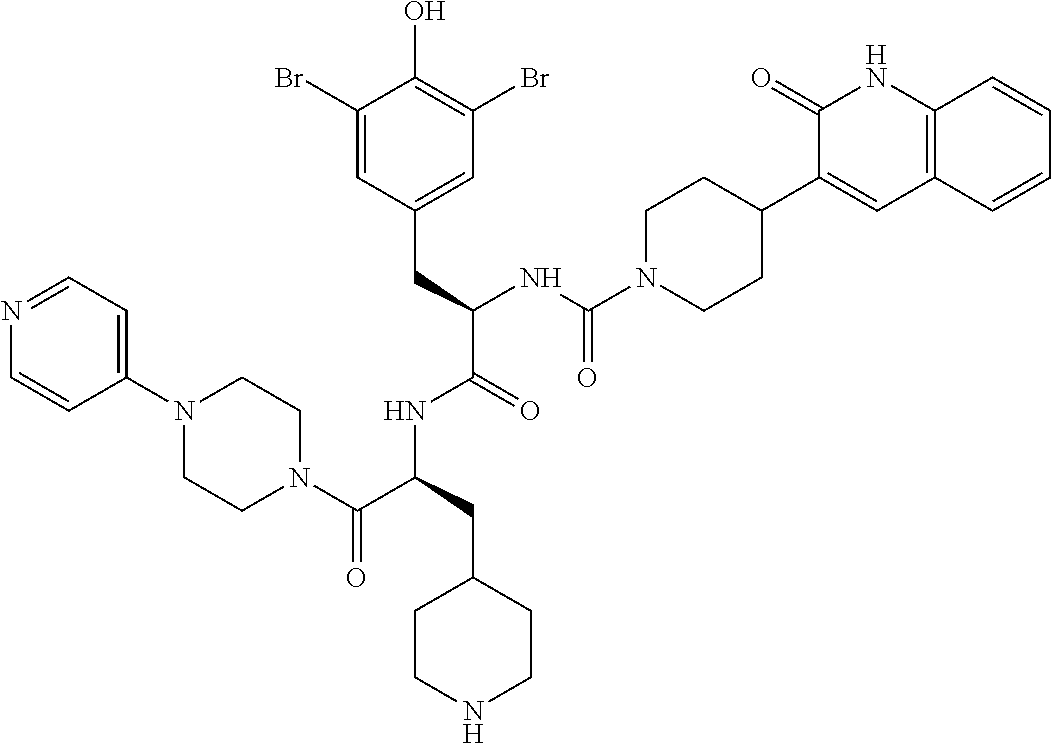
N1=CC=C(N2CCN(C(C(CC3CCNCC3)NC(C(CC3=CC(Br)=C(O)C(Br)=C3)NC(N3CCC(C4=CC5=C(NC4=O)C=CC=C5)CC3)=O)=O)=O)CC2)C=C1
